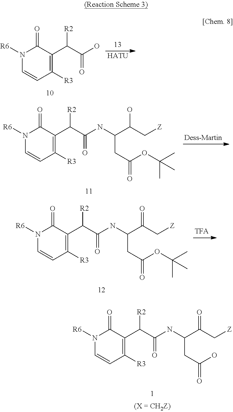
C1([R3])=C(C(C(O)=O)[R2])C(=O)N([R6])C=C1.[HATU].C1([R3])=C(C(C(NC(C(C[Z])O)CC(=O)OC(C)(C)C)=O)[R2])C(=O)N([R6])C=C1.C1([R3])=C(C(C(NC(C(C[Z])=O)CC(=O)OC(C)(C)C)=O)[R2])C(=O)N([R6])C=C1.C1([R3])=C(C(C(NC(C(C[Z])=O)CC(=O)O)=O)[R2])C(=O)N([R6])C=C1
